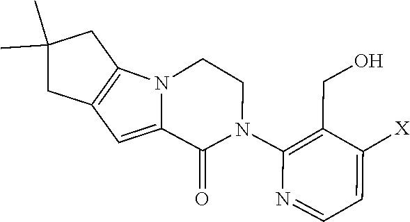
C12=CC3=C(N1CCN(C1=C(CO)C([X])=CC=N1)C2=O)CC(C)(C)C3
